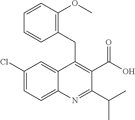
C1(Cl)=CC=C2C(=C1)C(CC1=C(OC)C=CC=C1)=C(C(O)=O)C(C(C)C)=N2
